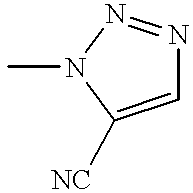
C1=C([NC])N(C)N=N1
